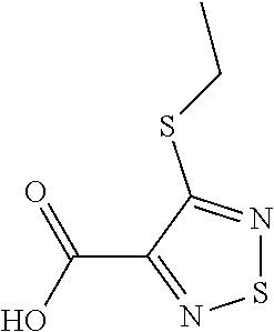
S1N=C(SCC)C(C(=O)O)=N1
